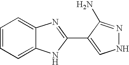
C1=CC=C2C(=C1)N=C(C1=CNN=C1N)N2
